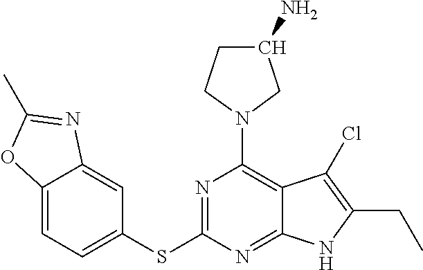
N1=C(SC2=CC=C3C(=C2)N=C(C)O3)N=C2C(=C1N1CC(N)CC1)C(Cl)=C(CC)N2
